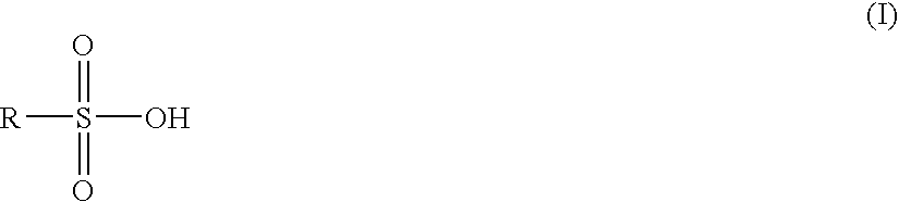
O=S(=O)(O)[R]
